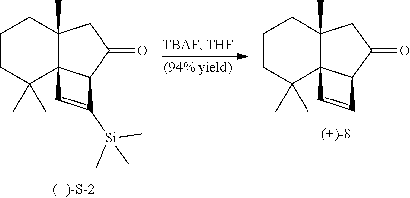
C1CC(C)(C)C23C(C)(C1)CC(=O)C2C([Si](C)(C)C)=C3.C1CC(C)(C)C23C(C)(C1)CC(=O)C2C=C3
